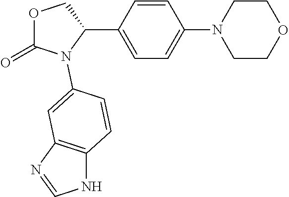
O1C(=O)N(C2=CC3=C(NC=N3)C=C2)C(C2=CC=C(N3CCOCC3)C=C2)C1
